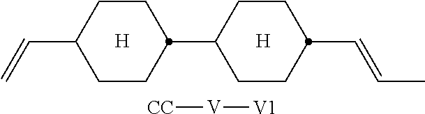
[H].C1CC(C=C)CCC1C1CCC(C=CC)CC1.[H].[CC][V][V1]
